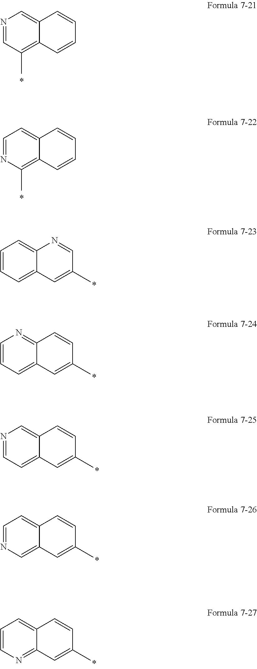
N1=CC(C)=C2C(=C1)C=CC=C2.C1=NC(C)=C2C(=C1)C=CC=C2.C1=CC=C2C(=C1)N=CC(C)=C2.C1=CC=C2C(=N1)C=CC(C)=C2.N1=CC=C2C(=C1)C=CC(C)=C2.C1=NC=C2C(=C1)C=CC(C)=C2.C1=CN=C2C(=C1)C=CC(C)=C2
